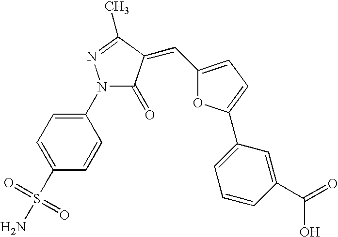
C1(S(N)(=O)=O)=CC=C(N2C(=O)C(=CC3=CC=C(C4=CC=CC(C(=O)O)=C4)O3)C(C)=N2)C=C1
